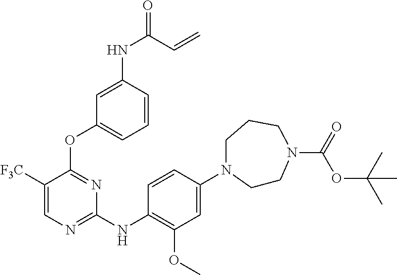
C1(N2CCN(C(=O)OC(C)(C)C)CCC2)=CC(OC)=C(NC2=NC=C([F3C])C(OC3=CC=CC(NC(=O)C=C)=C3)=N2)C=C1
